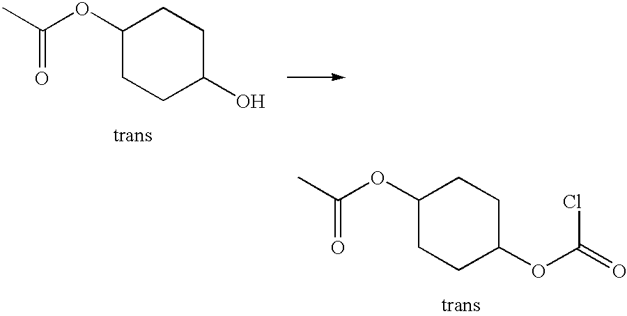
C1(OC(C)=O)CCC(O)CC1.C1(OC(C)=O)CCC(OC(=O)Cl)CC1
